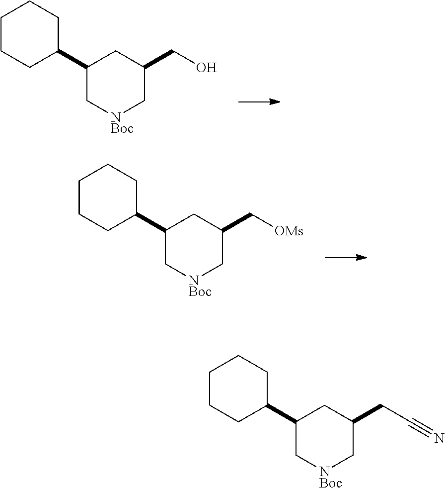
C1CCC(C2C[NBoc]CC(CO)C2)CC1.C1CCC(C2C[NBoc]CC(C[OMs])C2)CC1.C1CCC(C2C[NBoc]CC(CC#N)C2)CC1
